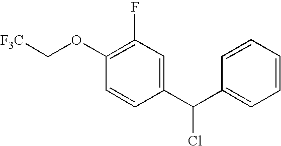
C1(OC[F3C])=C(F)C=C(C(C2=CC=CC=C2)Cl)C=C1
